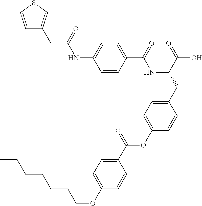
C1=CC(C(=O)NC(CC2=CC=C(OC(C3=CC=C(OCCCCCCC)C=C3)=O)C=C2)C(=O)O)=CC=C1NC(CC1=CSC=C1)=O
